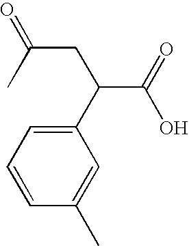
C1=CC=C(C(CC(C)=O)C(O)=O)C=C1C
